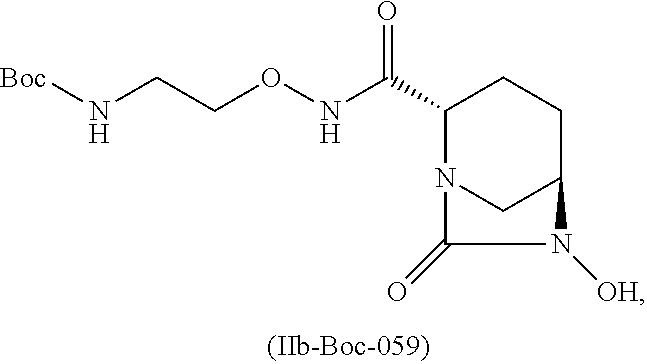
C1(C(NOCCN[Boc])=O)N2CC(CC1)N([OH])C2=O
